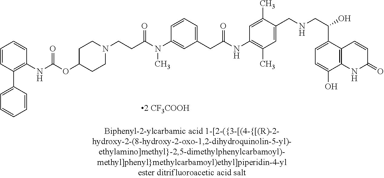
CN(C1=CC(CC(=O)NC2=C(C)C=C(CNCC(C3=CC=C(O)C4=C3C=CC(=O)N4)O)C(C)=C2)=CC=C1)C(CCN1CCC(OC(=O)NC2=C(C3=CC=CC=C3)C=CC=C2)CC1)=O
